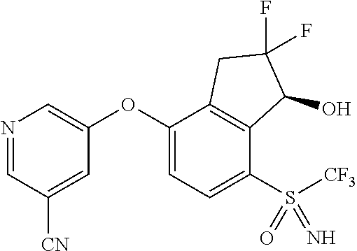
N1=CC([CN])=CC(OC2=CC=C(S([CF3])(=N)=O)C3=C2CC(F)(F)C3O)=C1
